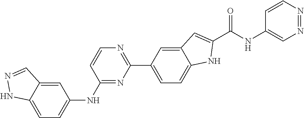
C1=C2C(=CC(NC3=NC(C4=CC=C5C(=C4)C=C(C(NC4=CN=NC=C4)=O)N5)=NC=C3)=C1)C=NN2
